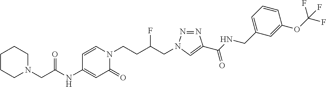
C1=C(NC(CN2CCCCC2)=O)C=CN(CCC(CN2N=NC(C(NCC3=CC=CC(OC(F)(F)F)=C3)=O)=C2)F)C1=O
